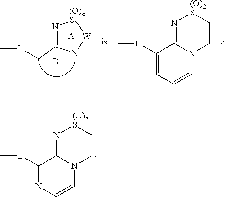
C1([L]C)=NC=CN2C1=N[(O)2S]CC2.N1=C(C[L]C)N[W][(O)nS]1.B.C1([L]C)=CC=CN2C1=N[(O)2S]CC2.[A]
